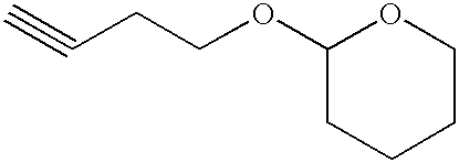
C(CCOC1CCCCO1)#C
